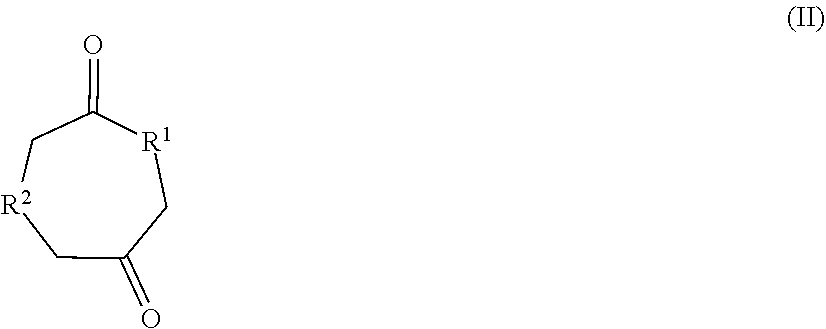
[R2]1CC(=O)C[R1]C(=O)C1
